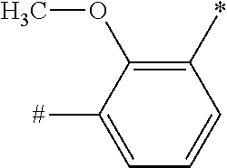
C1(*)=C(OC)C([#])=CC=C1
